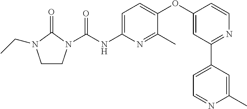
C(N1CCN(C(NC2=CC=C(OC3=CC(C4=CC=NC(C)=C4)=NC=C3)C(C)=N2)=O)C1=O)C
